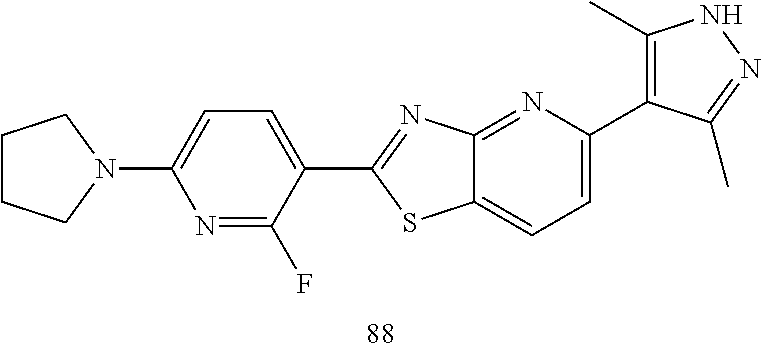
C1CCN(C2=CC=C(C3=NC4=NC(C5=C(C)NN=C5C)=CC=C4S3)C(F)=N2)C1
